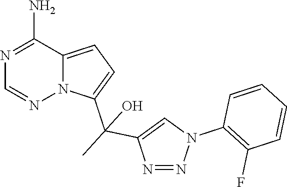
N1=C(N)C2=CC=C(C(C)(O)C3=CN(C4=C(F)C=CC=C4)N=N3)N2N=C1
